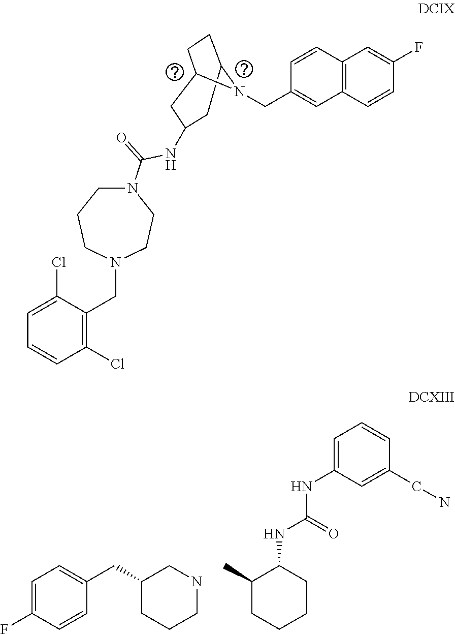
C12=C(C=CC(F)=C1)C=C(CN1C3CCC1CC(NC(=O)N1CCCN(CC4=C(Cl)C=CC=C4Cl)CC1)C3)C=C2.C1=C(NC(=O)NC2C(C)CCCC2)C=C(CN)C=C1.N1CC(CC2=CC=C(F)C=C2)CCC1
